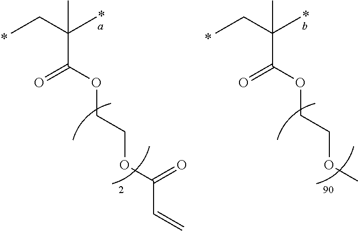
CCC(C)(C)C(OCCOC(C=C)=O)=O.CCC(C)(C)C(OCCOC)=O
